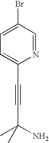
C1=NC(C#CC(C)(N)C)=CC=C1Br
